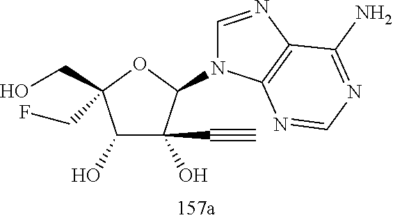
C1(O)C(C#C)(O)C(N2C=NC3=C2N=CN=C3N)OC1(CO)CF
